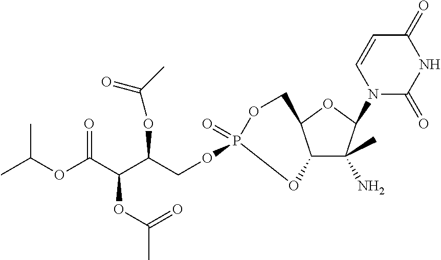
C12C(C)(N)C(N3C(=O)NC(=O)C=C3)OC1COP(=O)(OCC(C(C(OC(C)C)=O)OC(C)=O)OC(C)=O)O2
